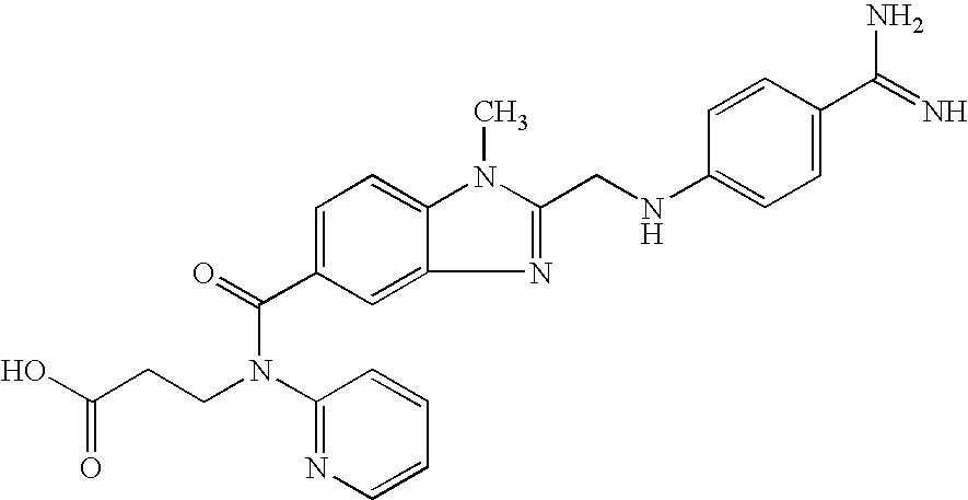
OC(CCN(C1=NC=CC=C1)C(=O)C1=CC=C2N(C)C(CNC3=CC=C(C(=N)N)C=C3)=NC2=C1)=O
